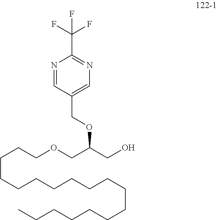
C(CCCCCCCCCCCCCCC)CCOCC(CO)OCC1=CN=C(C(F)(F)F)N=C1
